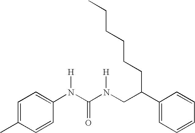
C1=C(C)C=CC(N(C(N(CC(C2=CC=CC=C2)CCCCCC)[H])=O)[H])=C1
